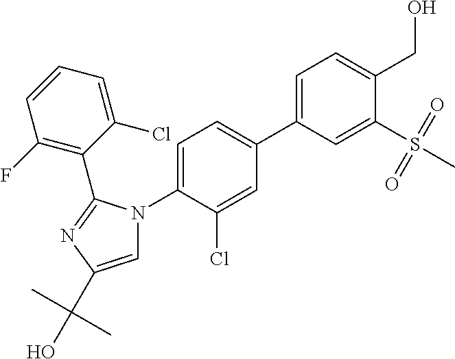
C1=C(Cl)C(C2=NC(C(C)(C)O)=CN2C2=CC=C(C3=CC=C(CO)C(S(C)(=O)=O)=C3)C=C2Cl)=C(F)C=C1
